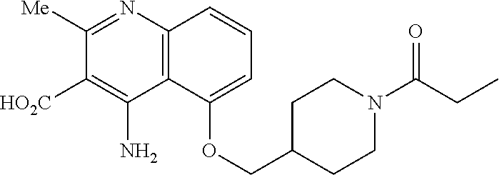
C12=C(C(N)=C([HO2C])C([Me])=N1)C(OCC1CCN(C(CC)=O)CC1)=CC=C2
